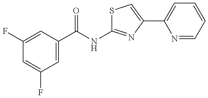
C1(F)=CC(C(=O)NC2=NC(C3=CC=CC=N3)=CS2)=CC(F)=C1
